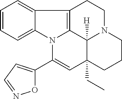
C1=CC=C2C(=C1)C1=C3N2C(C2=CC=NO2)=CC2(CC)C3([H])N(CC1)CCC2
